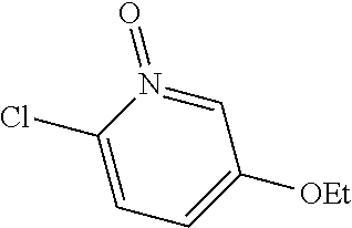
C1=N(=O)C(Cl)=CC=C1[OEt]
